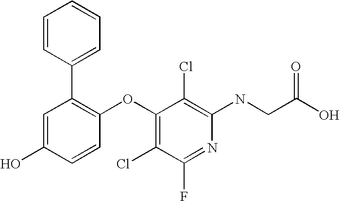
N(C1=C(Cl)C(OC2=C(C3=CC=CC=C3)C=C(O)C=C2)=C(Cl)C(F)=N1)CC(O)=O
